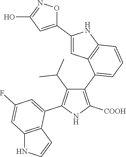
C1(C2=CC=CC3=C2C=C(C2=CC(O)=NO2)N3)=C([COOH])NC(C2=CC(F)=CC3=C2C=CN3)=C1C(C)C
